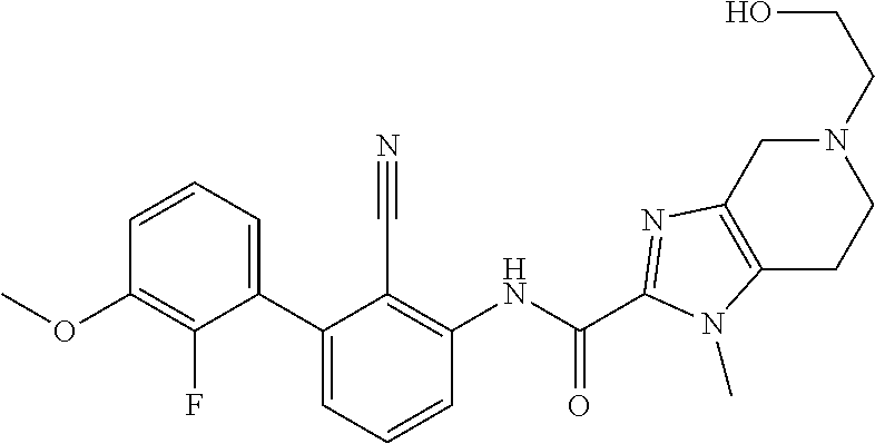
C1(C2=CC=CC(NC(C3=NC4=C(CCN(CCO)C4)N3C)=O)=C2C#N)=CC=CC(OC)=C1F
